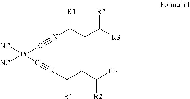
[R2]C([R3])CC(N#C[Pt](C#NC(CC([R3])[R2])[R1])([NC])[NC])[R1]
